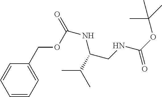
C1=CC=C(COC(=O)NC(CNC(OC(C)(C)C)=O)C(C)C)C=C1
